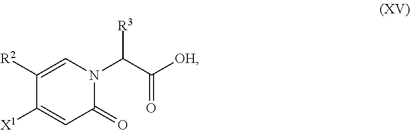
C1([R2])=CN(C(C([OH])=O)[R3])C(=O)C=C1[X1]
